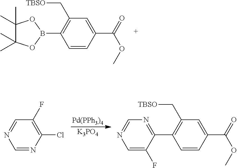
C1=CC(C(=O)OC)=CC(C[TBSO])=C1B1OC(C)(C)C(C)(C)O1.[Pd(PPh3)4].[K3PO4].C1=NC(Cl)=C(F)C=N1.C1=CC(C(=O)OC)=CC(C[TBSO])=C1C1=NC=NC=C1F
